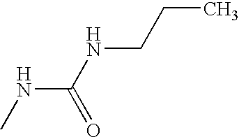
CNC(NCCC)=O
